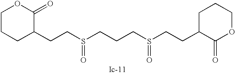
C1CCC(CCS(=O)CCCS(=O)CCC2C(=O)OCCC2)C(=O)O1
